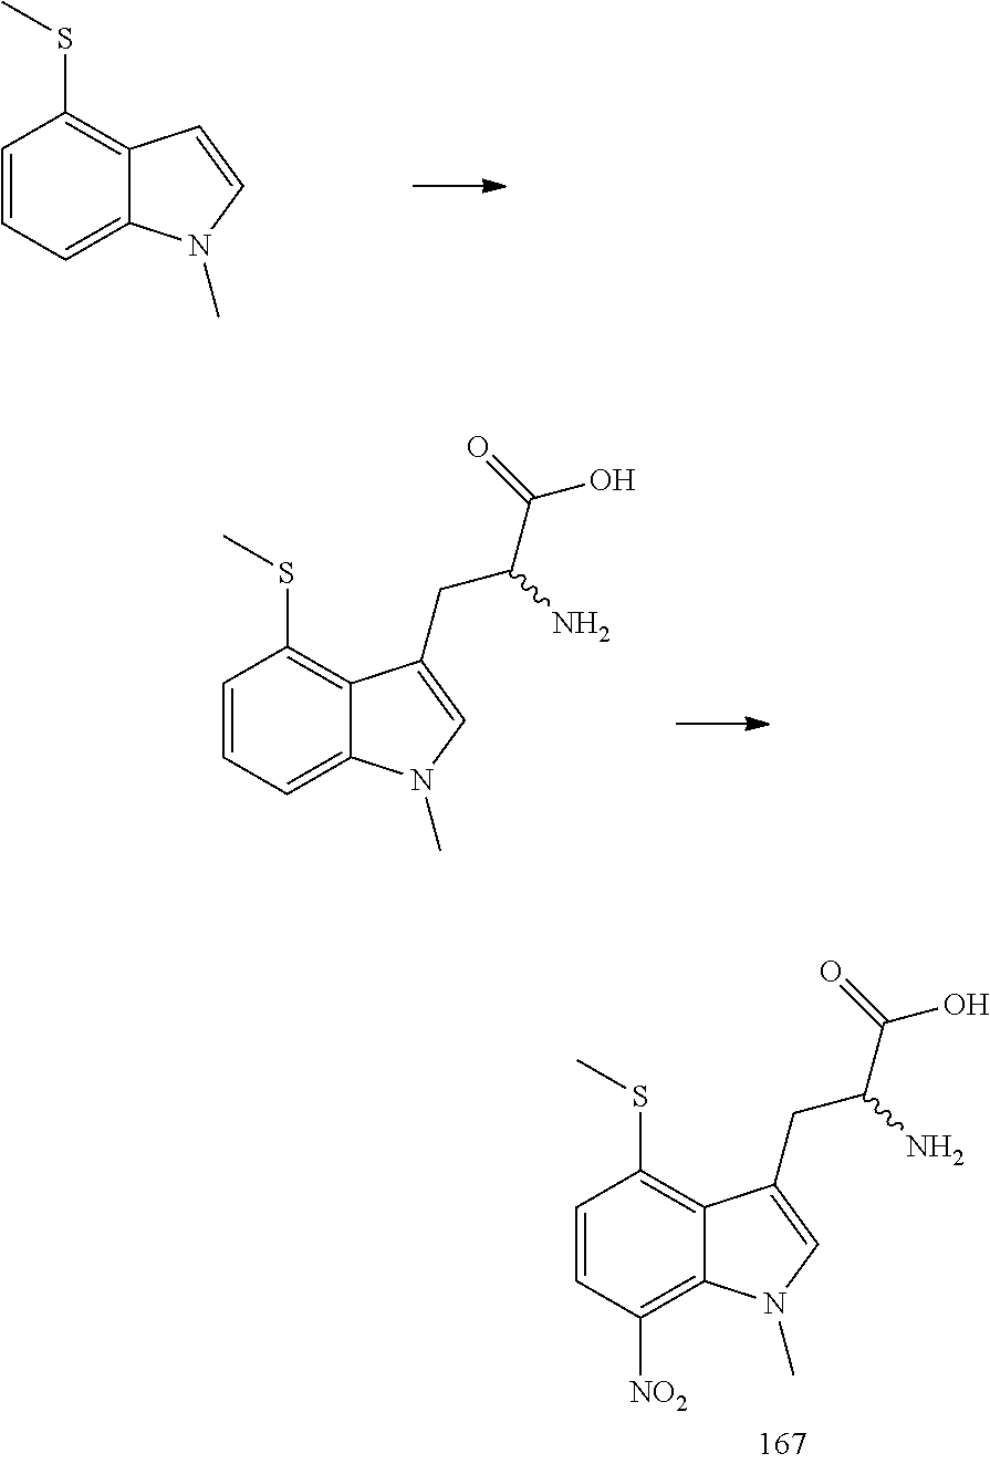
C1=CC([NO2])=C2C(=C1SC)C(CC(C(=O)O)N)=CN2C.C1=CC=C2C(=C1SC)C=CN2C.C1=CC=C2C(=C1SC)C(CC(C(=O)O)N)=CN2C
